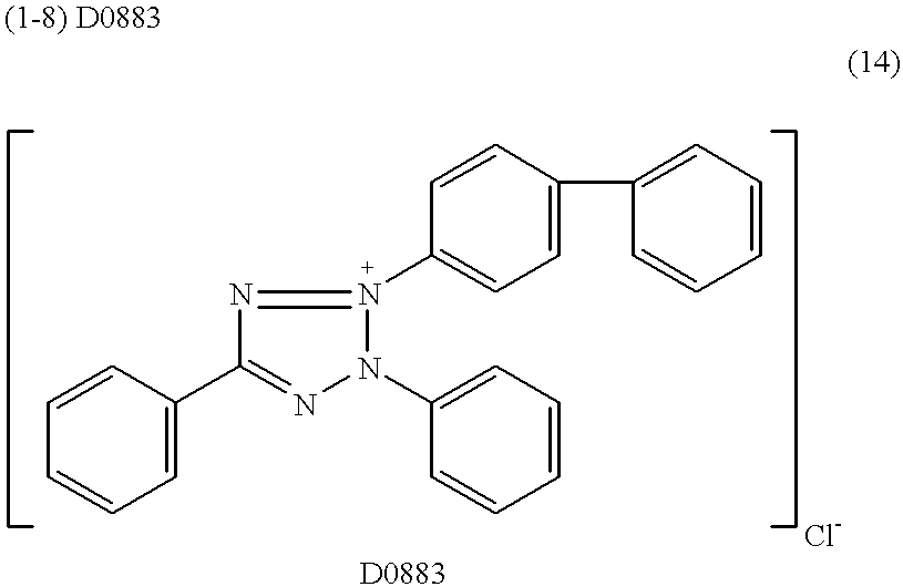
C1=CC(C2=NN(C3=CC=CC=C3)N(C3=CC=C(C4=CC=CC=C4)C=C3)=N2)=CC=C1
